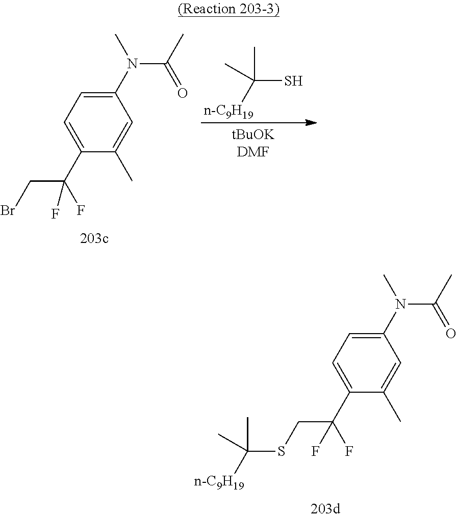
C1(N(C)C(C)=O)=CC=C(C(CSC([n-C9H19])(C)C)(F)F)C(C)=C1.C1(N(C)C(C)=O)=CC=C(C(CBr)(F)F)C(C)=C1.C(S)([n-C9H19])(C)C
